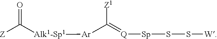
[Z]C([Alk1-Sp1][Ar]C(=[Q][Sp]SS[W])[Z1])=O
